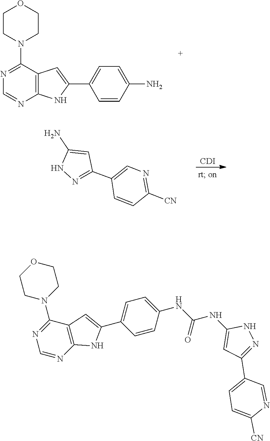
O1CCN(C2=NC=NC3=C2C=C(C2=CC=C(N)C=C2)N3)CC1.[CDI].N1N=C(C2=CN=C([CN])C=C2)C=C1N.O1CCN(C2=NC=NC3=C2C=C(C2=CC=C(NC(NC4=CC(C5=CC=C([CN])N=C5)=NN4)=O)C=C2)N3)CC1
